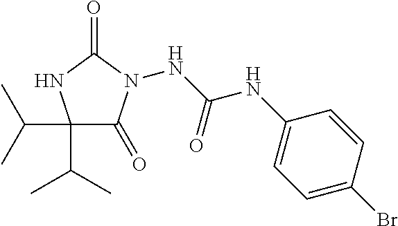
N(C(NC1=CC=C(Br)C=C1)=O)N1C(=O)C(C(C)C)(C(C)C)NC1=O
